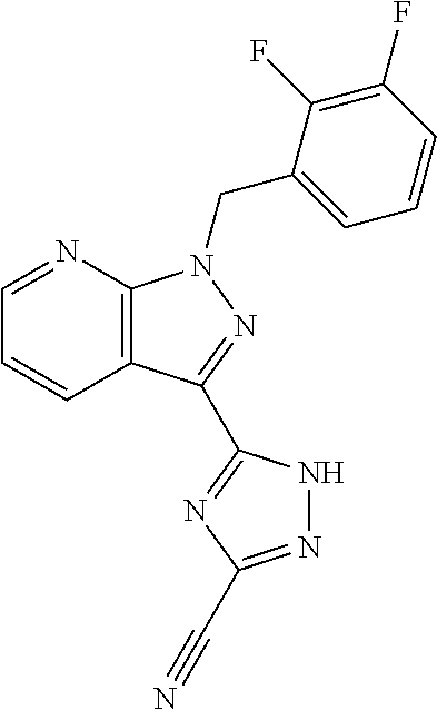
C12=C(N=CC=C1)N(CC1=CC=CC(F)=C1F)N=C2C1=NC(C#N)=NN1
